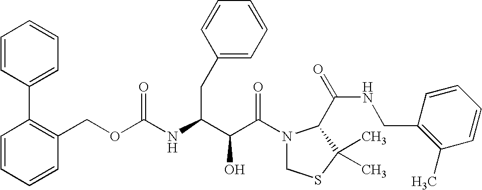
O(C(NC(C(C(N1CSC(C)(C)C1C(NCC1=C(C)C=CC=C1)=O)=O)O)CC1=CC=CC=C1)=O)CC1=C(C2=CC=CC=C2)C=CC=C1
